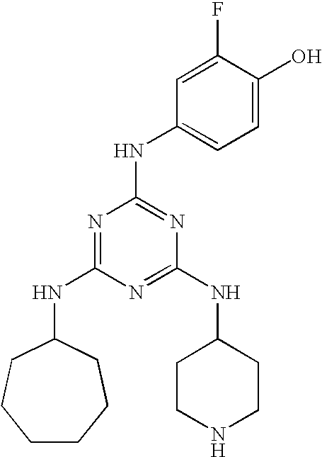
C1CCCC(NC2=NC(NC3=CC=C(O)C(F)=C3)=NC(NC3CCNCC3)=N2)CC1
